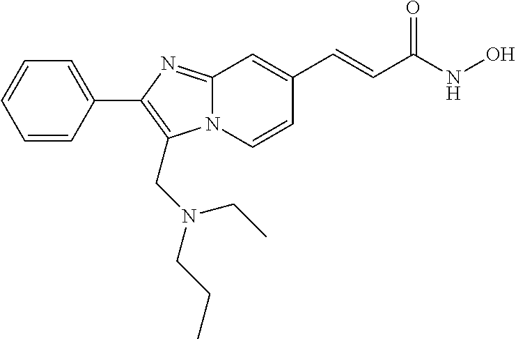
N12C(=NC(C3=CC=CC=C3)=C1CN(CCC)CC)C=C(C=CC(NO)=O)C=C2
